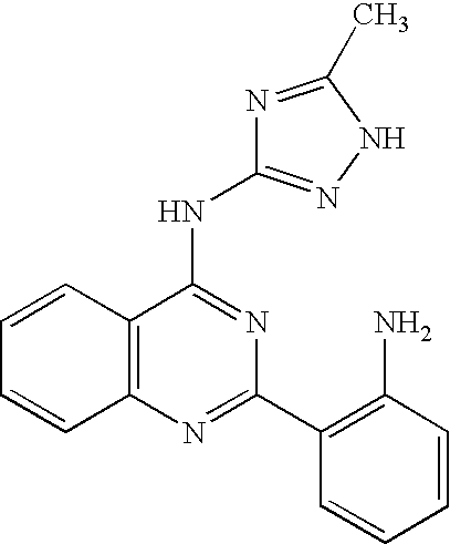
C12=C(N=C(C3=C(N)C=CC=C3)N=C1NC1=NNC(C)=N1)C=CC=C2
